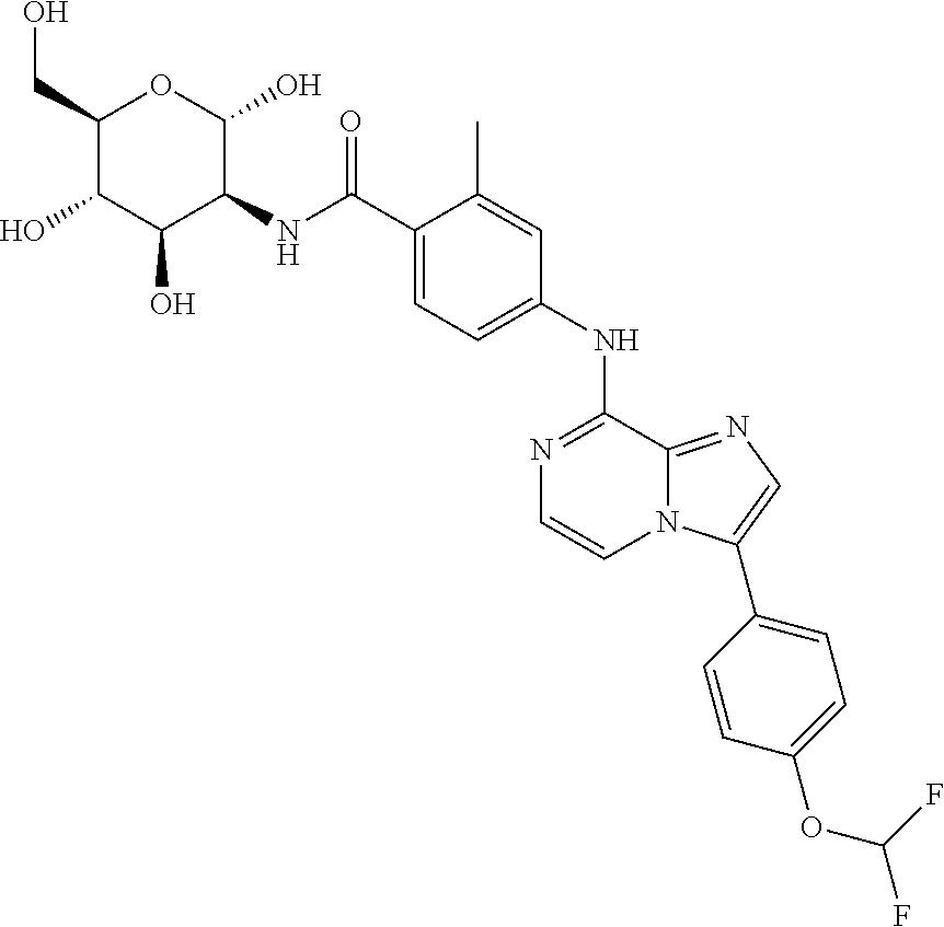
N1=C(NC2=CC=C(C(NC3C(O)OC(CO)C(O)C3O)=O)C(C)=C2)C2=NC=C(C3=CC=C(OC(F)F)C=C3)N2C=C1
